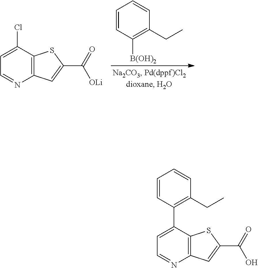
C1=CC([B(OH)2])=C(CC)C=C1.C12=C(C(Cl)=CC=N1)SC(C(=O)[OLi])=C2.C12=C(C(C3=C(CC)C=CC=C3)=CC=N1)SC(C(=O)O)=C2
